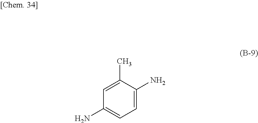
C1(C)=CC(N)=CC=C1N
